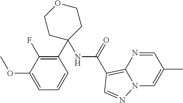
C1(C2=C(F)C(OC)=CC=C2)(NC(C2=C3N=CC(C)=CN3N=C2)=O)CCOCC1
